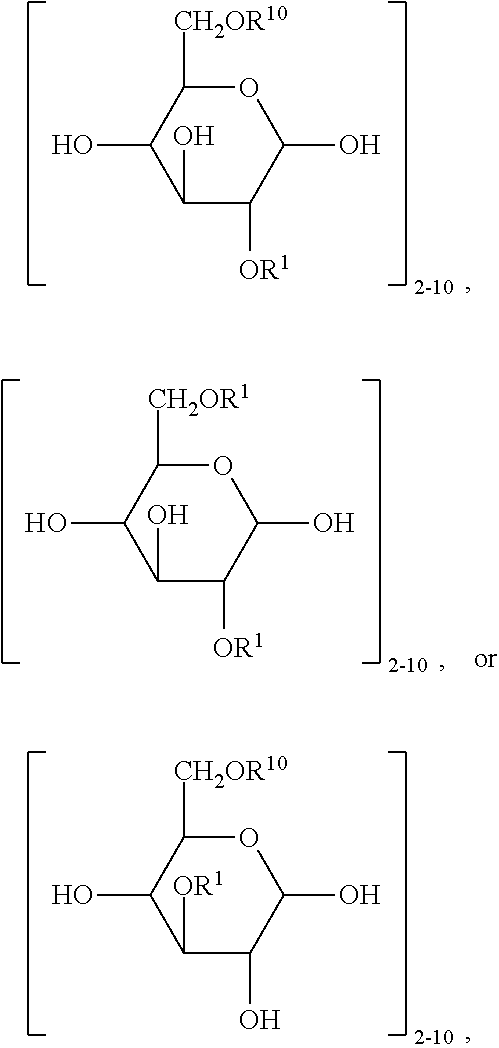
O1C([CH2OR10])C(O)C(O)C([OR1])C1O.O1C([CH2OR10])C(O)C([OR1])C(O)C1O.O1C([CH2OR1])C(O)C(O)C([OR1])C1O
